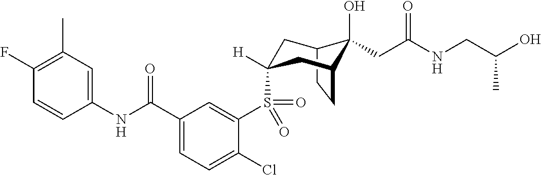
C12CCC(CC(S(C3=CC(C(NC4=CC(C)=C(F)C=C4)=O)=CC=C3Cl)(=O)=O)([H])C1)C2(O)CC(NCC(O)C)=O
